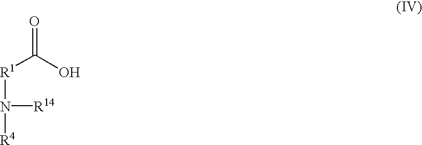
[R1](N([R4])[R14])C(O)=O
